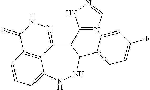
C12=C3C=CC=C1NNC(C1=CC=C(F)C=C1)C(C1=NC=NN1)C2=NNC3=O
